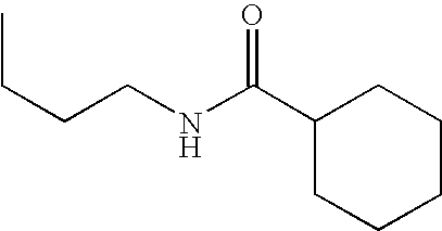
CCCCNC(C1CCCCC1)=O
